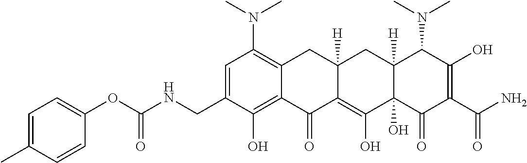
CN(C1=C2C(=C(O)C(CNC(OC3=CC=C(C)C=C3)=O)=C1)C(=O)C1=C(O)C3(O)C([H])(CC1([H])C2)C(N(C)C)C(O)=C(C(N)=O)C3=O)C
